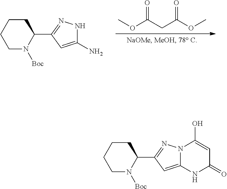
N1C(N)=CC(C2CCCCN2[Boc])=N1.COC(CC(OC)=O)=O.N12C(=CC(C3CCCCN3[Boc])=N1)NC(=O)C=C2O
